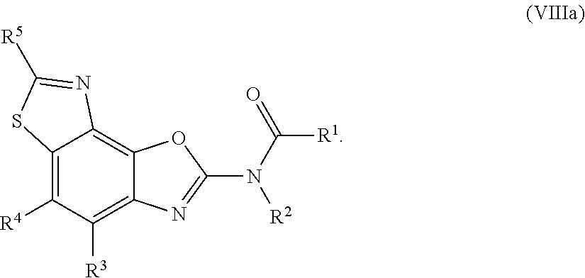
C12=C([R4])C([R3])=C3C(=C1N=C([R5])S2)OC(N(C(=O)[R1])[R2])=N3
